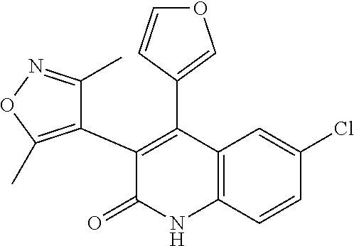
C1(Cl)=CC2=C(C=C1)NC(=O)C(C1=C(C)ON=C1C)=C2C1=COC=C1
